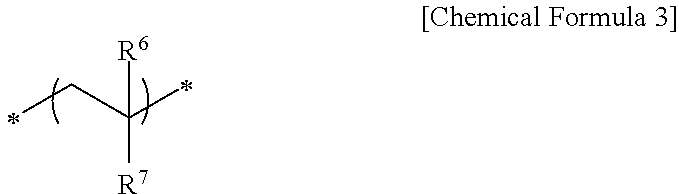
[R6]C(CC)([R7])C
